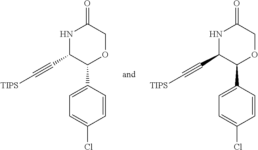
N1C(C#C[TIPS])C(C2=CC=C(Cl)C=C2)OCC1=O.N1C(C#C[TIPS])C(C2=CC=C(Cl)C=C2)OCC1=O
